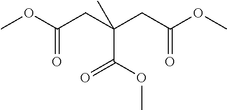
COC(CC(CC(OC)=O)(C)C(=O)OC)=O
